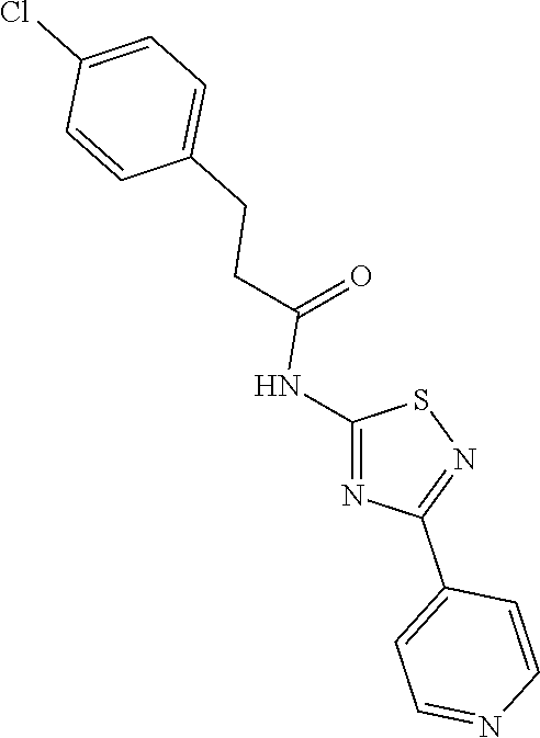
C(=O)(NC1=NC(C2=CC=NC=C2)=NS1)CCC1=CC=C(Cl)C=C1
